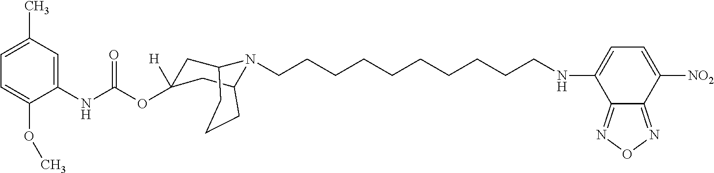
C1=C(C)C=C(NC(OC2([H])CC3N(CCCCCCCCCCNC4=CC=C([NO2])C5=NON=C45)C(C2)CCC3)=O)C(OC)=C1
